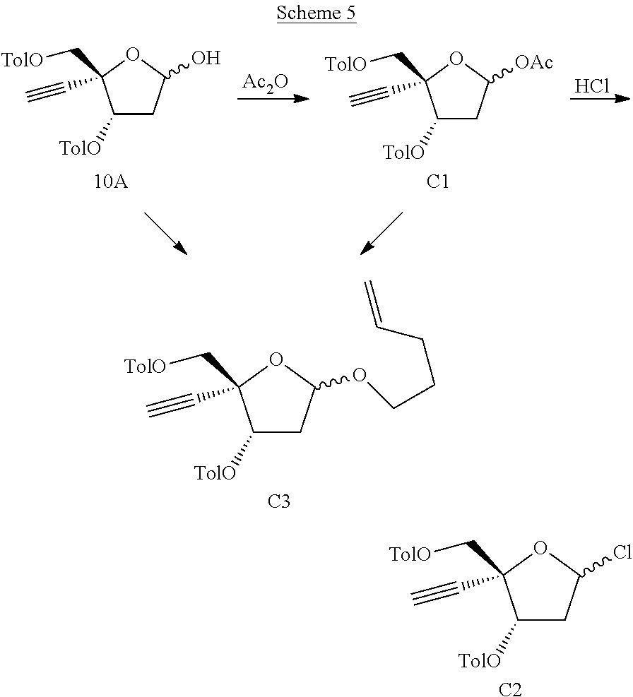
C1([TolO])CC(OCCCC=C)OC1(C[TolO])C#C.[C3].[Ac2O].Cl.C1([TolO])CC(O)OC1(C[TolO])C#C.C1([TolO])CC([OAc])OC1(C[TolO])C#C.[C1].C1([TolO])CC(Cl)OC1(C[TolO])C#C.[C2]
